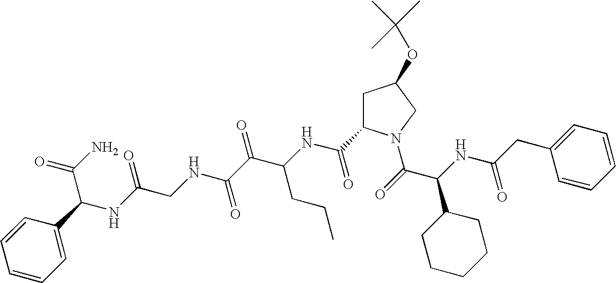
C(NC(C(=O)N1CC(OC(C)(C)C)CC1C(NC(C(C(NCC(NC(C(N)=O)C1=CC=CC=C1)=O)=O)=O)CCC)=O)C1CCCCC1)(=O)CC1=CC=CC=C1
